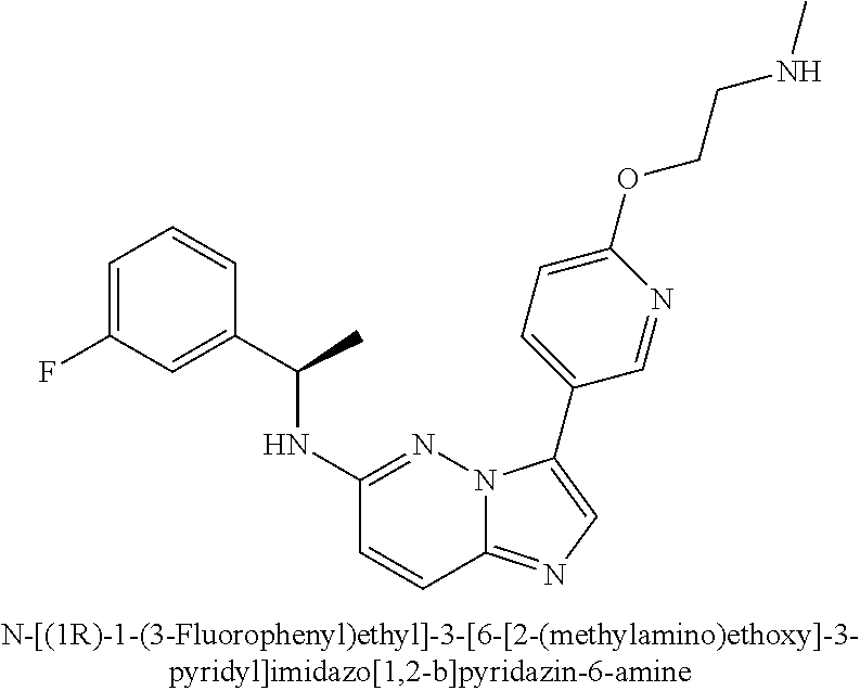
C1(NC(C2=CC(F)=CC=C2)C)=NN2C(=NC=C2C2=CC=C(OCCNC)N=C2)C=C1
